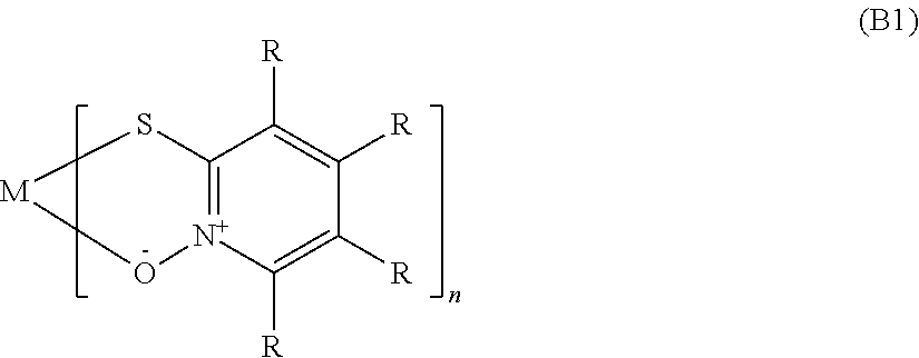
C12=[N+](C([R])=C([R])C([R])=C1[R])O[M]S2
